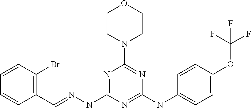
C1=CC(C=NNC2=NC(N3CCOCC3)=NC(NC3=CC=C(OC(F)(F)F)C=C3)=N2)=C(Br)C=C1
